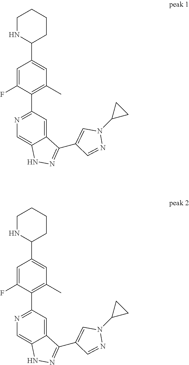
N1=C(C2=C(C)C=C(C3CCCCN3)C=C2F)C=C2C(=C1)NN=C2C1=CN(C2CC2)N=C1.N1=C(C2=C(C)C=C(C3CCCCN3)C=C2F)C=C2C(=C1)NN=C2C1=CN(C2CC2)N=C1
